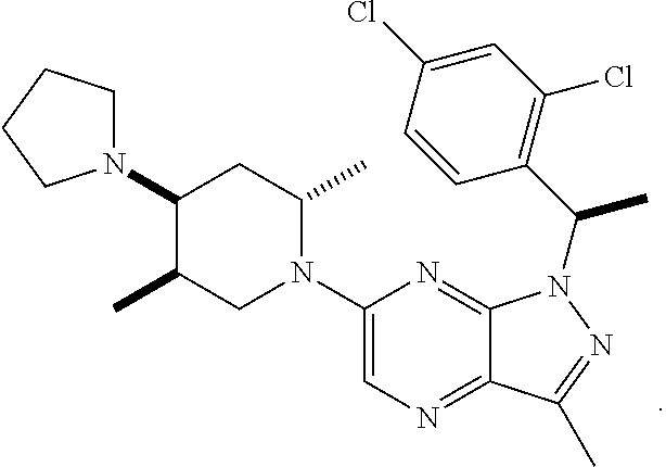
N1=C2C(=NC=C1N1C(C)CC(N3CCCC3)C(C)C1)C(C)=NN2C(C1=C(Cl)C=C(Cl)C=C1)C
